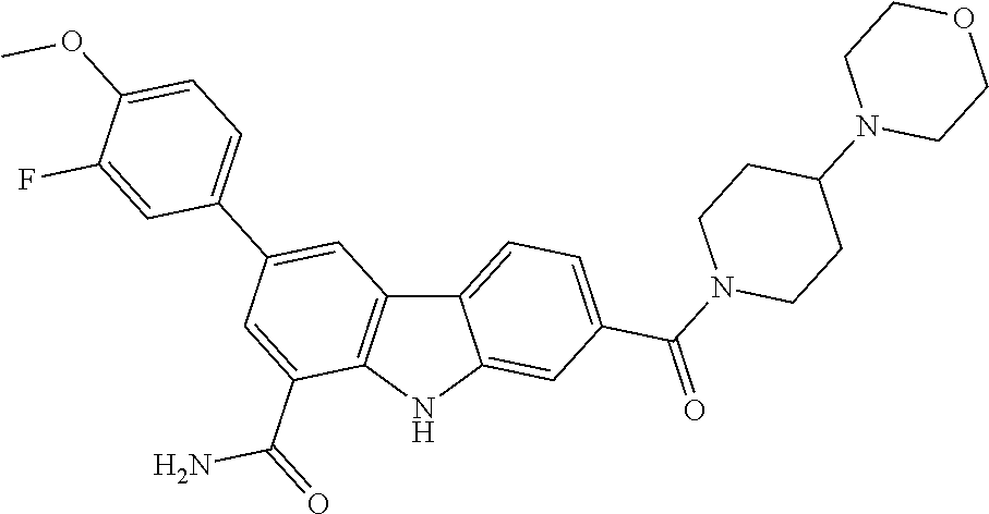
C12=CC=C(C(N3CCC(N4CCOCC4)CC3)=O)C=C1NC1=C2C=C(C2=CC=C(OC)C(F)=C2)C=C1C(=O)N
